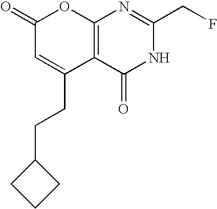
C12=C(C(=O)NC(CF)=N1)C(CCC1CCC1)=CC(=O)O2
